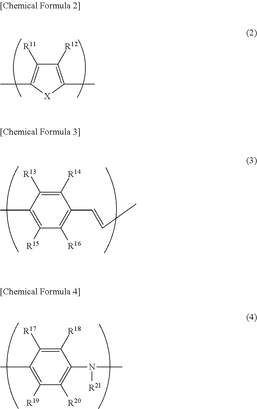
C1([R12])=C(C)[X]C(C)=C1[R11].C1([R14])=C([R13])C(C)=C([R15])C([R16])=C1C=CC.C1([R18])=C([R17])C(C)=C([R19])C([R20])=C1N(C)[R21]
